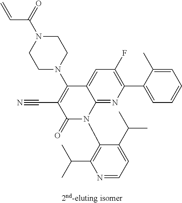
C=CC(N1CCN(C2=C(C#N)C(=O)N(C3=C(C(C)C)N=CC=C3C(C)C)C3=NC(C4=CC=CC=C4C)=C(F)C=C23)CC1)=O
